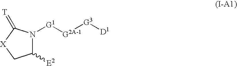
C1([E2])N([G1][G2A-1][G3][D1])C(=[T])[X]C1
